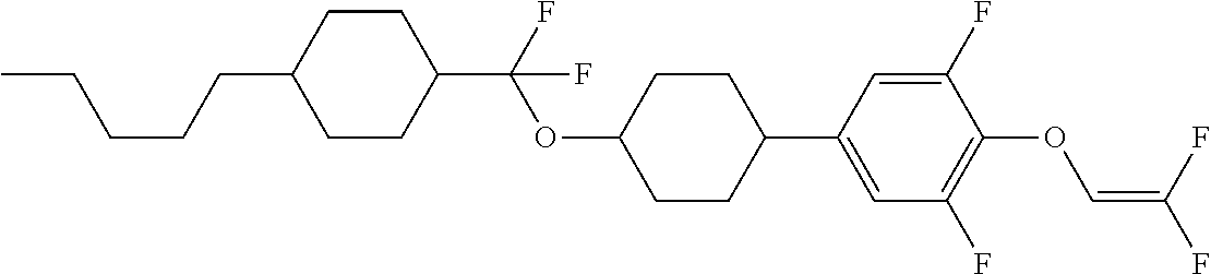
C1CC(C(F)(OC2CCC(C3=CC(F)=C(OC=C(F)F)C(F)=C3)CC2)F)CCC1CCCCC
